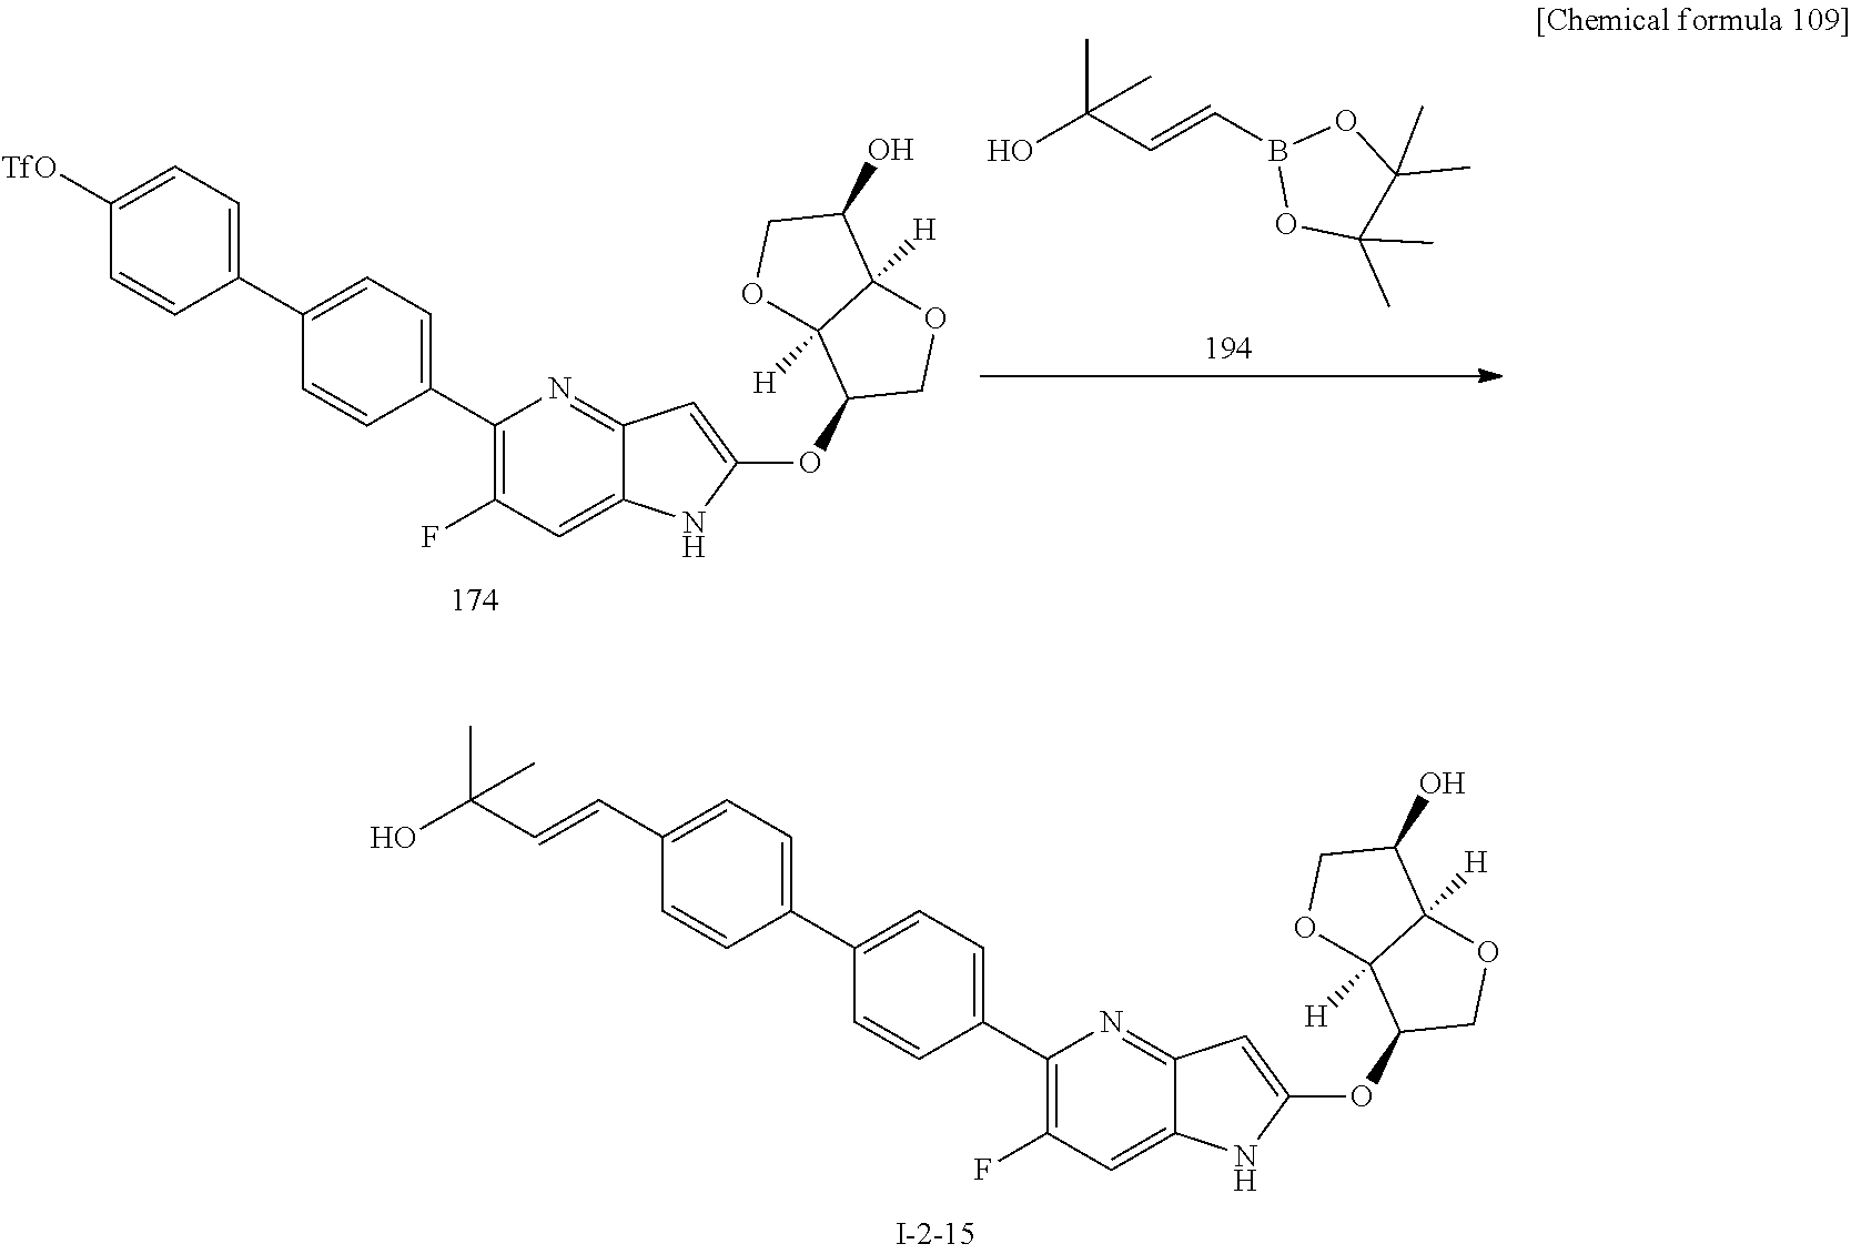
CC(C=CB1OC(C)(C)C(C)(C)O1)(O)C.C1(C2=CC=C(C3=CC=C([TfO])C=C3)C=C2)=C(F)C=C2C(=N1)C=C(OC1COC3([H])C1([H])OCC3O)N2.C1(C2=CC=C(C3=CC=C(C=CC(O)(C)C)C=C3)C=C2)=C(F)C=C2C(=N1)C=C(OC1COC3([H])C1([H])OCC3O)N2
